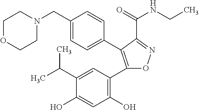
C1OCCN(CC2=CC=C(C3=C(C4=C(O)C=C(O)C(C(C)C)=C4)ON=C3C(=O)NCC)C=C2)C1
